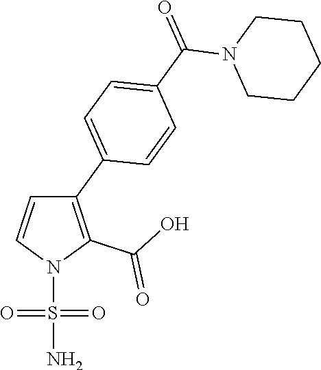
C1(C2=CC=C(C(=O)N3CCCCC3)C=C2)=C(C(O)=O)N(S(=O)(=O)N)C=C1
